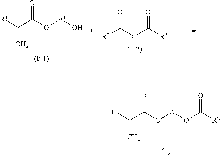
O=C(O[A1]OC([R2])=O)C([R1])=C.O=C(O[A1]O)C([R1])=C.O=C(OC([R2])=O)[R2]
